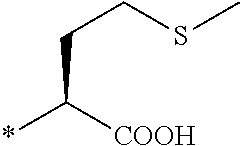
C(CCSC)([COOH])*
